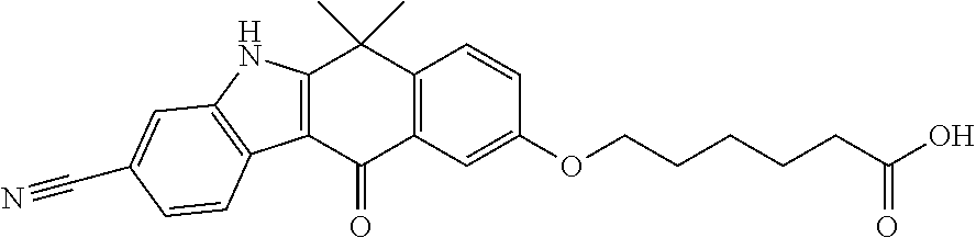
C12=C(C(=O)C3=C(C1(C)C)C=CC(OCCCCCC(O)=O)=C3)C1=C(N2)C=C(C#N)C=C1
